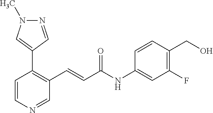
N1=CC(C2=C(C=CC(NC3=CC(F)=C(CO)C=C3)=O)C=NC=C2)=CN1C
